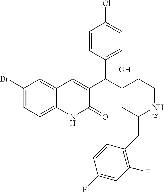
C1(Br)=CC=C2C(=C1)C=C(C(C1(O)CC(CC3=C(F)C=C(F)C=C3)NCC1)C1=CC=C(Cl)C=C1)C(=O)N2.[*S]
